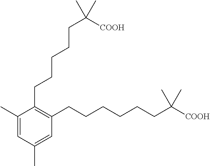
C1(C)=CC(C)=CC(CCCCCCC([COOH])(C)C)=C1CCCCCC([COOH])(C)C
